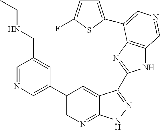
C1(C2=CN=CC(CNCC)=C2)=CN=C2C(=C1)C(C1=NC3=C(N1)C=NC=C3C1=CC=C(F)S1)=NN2
